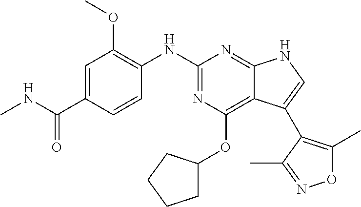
C1(NC2=NC(OC3CCCC3)=C3C(=N2)NC=C3C2=C(C)ON=C2C)=C(OC)C=C(C(=O)NC)C=C1
